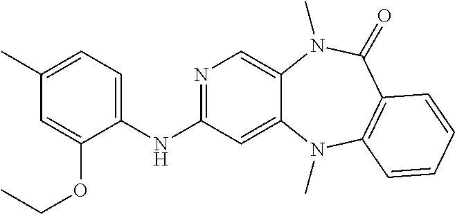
N1=C(NC2=CC=C(C)C=C2OCC)C=C2C(=C1)N(C)C(=O)C1=C(N2C)C=CC=C1
